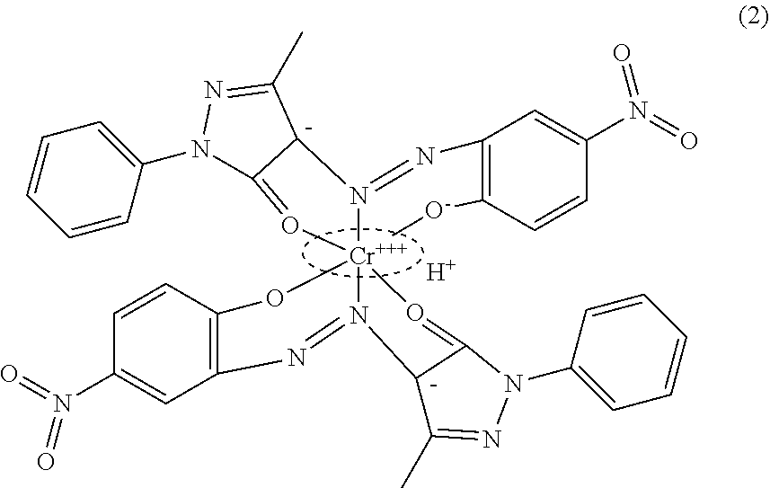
C1=CC=CC(N2N=C(C)[C-]3C2=O[Cr]245(OC6=C(C=C(N(=O)=O)C=C6)N=N2[C-]2C(=O4)N(C4=CC=CC=C4)N=C2C)[O-]C2=C(C=C(N(=O)=O)C=C2)N=N35)=C1.[H]
